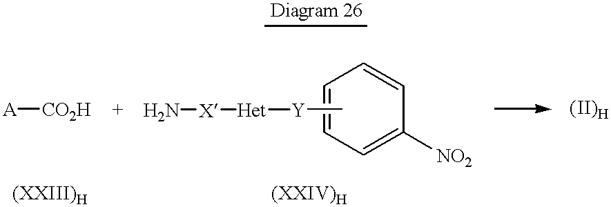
C1=CC=C([NO2])C=C1.[X](N)[Het][Y]C.[Diagram 26].[A][CO2H]
